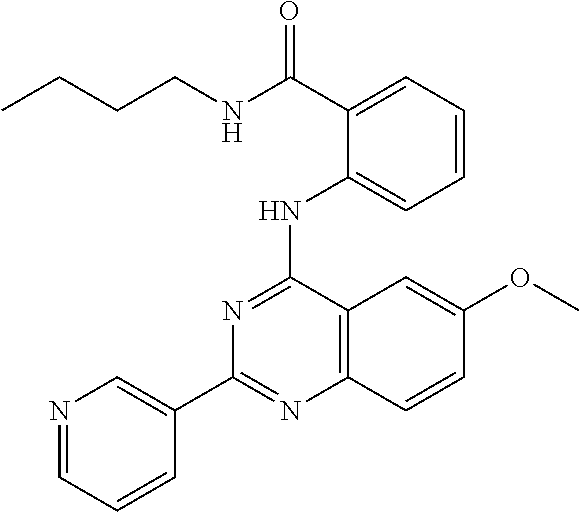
C1(C2=CN=CC=C2)=NC2=C(C(NC3=CC=CC=C3C(NCCCC)=O)=N1)C=C(OC)C=C2
